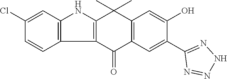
C1(Cl)=CC2=C(C=C1)C1=C(N2)C(C)(C)C2=C(C1=O)C=C(C1=NNN=N1)C(O)=C2
